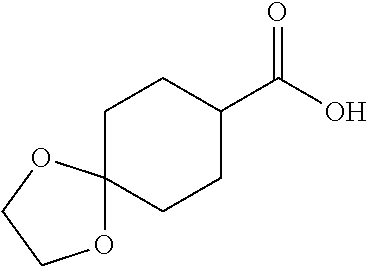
C1CC(C(O)=O)CCC12OCCO2
